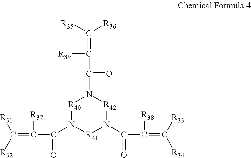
C(=C([R37])C(=O)N1[R40]N(C(=O)C([R39])=C([R35])[R36])[R42]N(C(C(=C([R33])[R34])[R38])=O)[R41]1)([R31])[R32]
